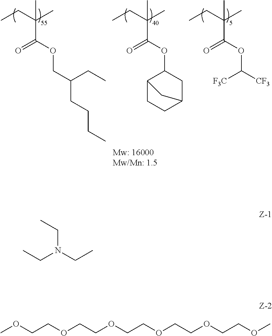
C(C(CC)(C)C)(=O)OCC(CC)CCCC.C(C(CC)(C)C)(=O)OC1C2CCC(C1)C2.C(C(CC)(C)C)(=O)OC([F3C])[CF3].CCN(CC)CC.COCCOCCOCCOCCOCCOC
